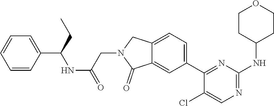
C12=CC(C3=NC(NC4CCOCC4)=NC=C3Cl)=CC=C1CN(CC(NC(C1=CC=CC=C1)CC)=O)C2=O
